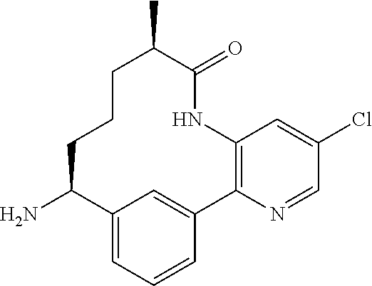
NC1C2=CC=CC(=C2)C2=C(NC(=O)C(C)CCC1)C=C(Cl)C=N2
